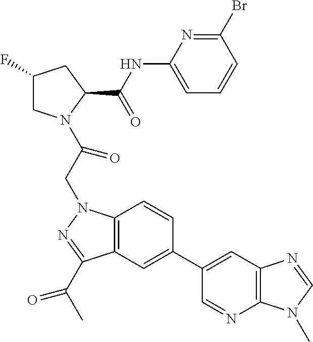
C1(F)CN(C(CN2C3=C(C(C(C)=O)=N2)C=C(C2=CC4=C(N=C2)N(C)C=N4)C=C3)=O)C(C(NC2=CC=CC(Br)=N2)=O)C1
